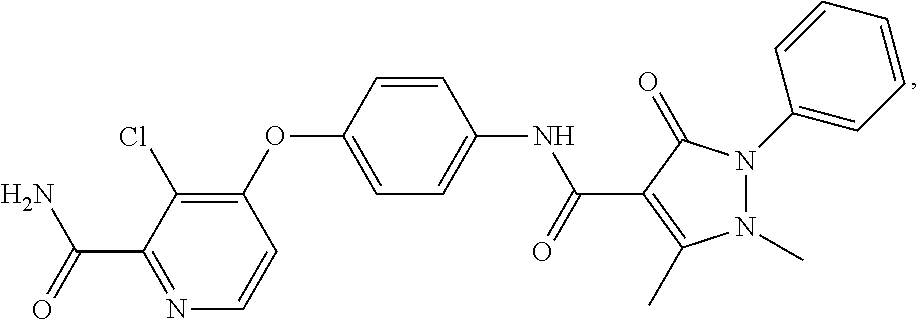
N1=C(C(=O)N)C(Cl)=C(OC2=CC=C(NC(=O)C3=C(C)N(C)N(C4=CC=CC=C4)C3=O)C=C2)C=C1
